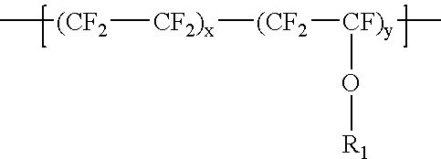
[(CF2]([CF2)x][(CF2][CF)y](O[R1])C)C
